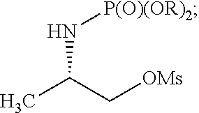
[OMs]CC(C)N[P(O)(OR)2]
